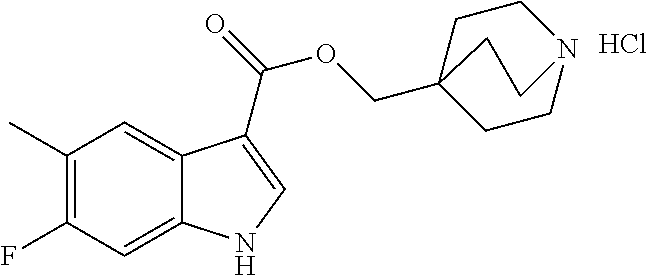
C1(C)=C(F)C=C2C(=C1)C(C(=O)OCC13CCN(CC1)CC3)=CN2.Cl
